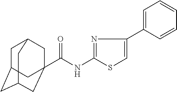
C1C2CC3CC(C(NC4=NC(C5=CC=CC=C5)=CS4)=O)(CC1C3)C2
